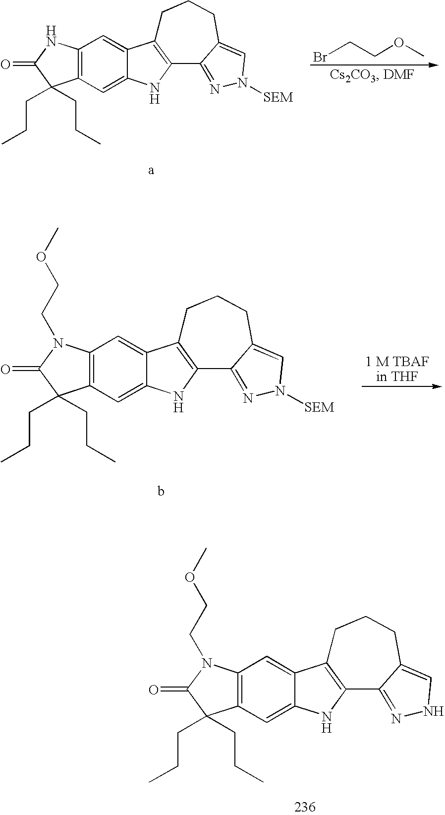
BrCCOC.C12=C(C=C3C(=C1)C1=C(N3)C3=NN([SEM])C=C3CCC1)C(CCC)(CCC)C(=O)N2.C12=C(C=C3C(=C1)C1=C(N3)C3=NN([SEM])C=C3CCC1)C(CCC)(CCC)C(=O)N2CCOC.C12=C(C=C3C(=C1)C1=C(N3)C3=NNC=C3CCC1)C(CCC)(CCC)C(=O)N2CCOC
